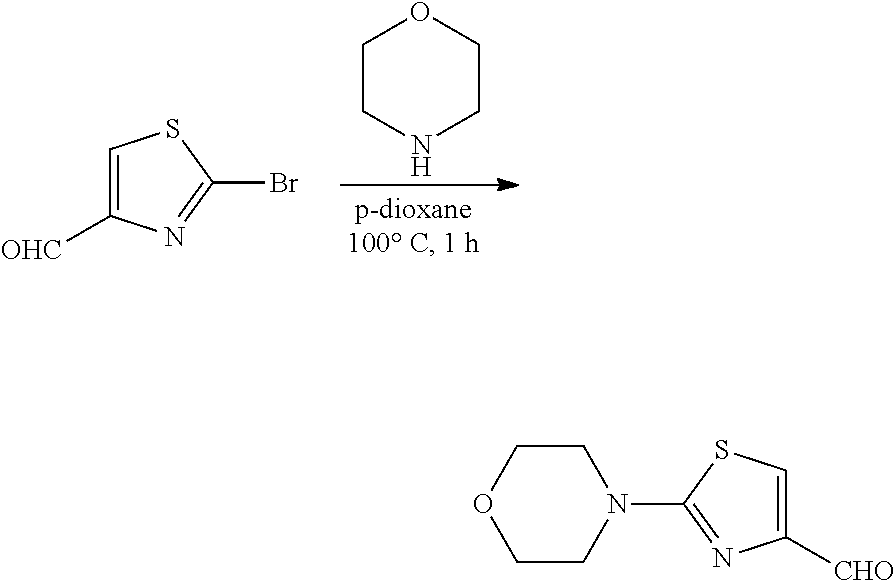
C1=C([OHC])N=C(Br)S1.C1CNCCO1.C1COCCN1C1=NC([CHO])=CS1
